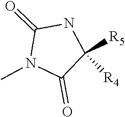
C1(=O)N(C)C(=O)C([R5])([R4])N1
